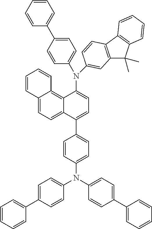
C1=CC2=CC=C3C(=C2C=C1)C(N(C1=CC=C(C2=CC=CC=C2)C=C1)C1=CC2=C(C4=C(C2(C)C)C=CC=C4)C=C1)=CC=C3C1=CC=C(N(C2=CC=C(C3=CC=CC=C3)C=C2)C2=CC=C(C3=CC=CC=C3)C=C2)C=C1
